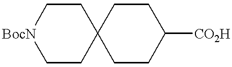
[BocN]1CCC2(CC1)CCC([CO2H])CC2
